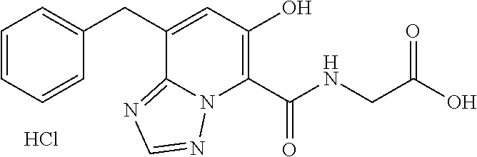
C(C1=CC=CC=C1)C1=CC(O)=C(C(NCC(O)=O)=O)N2C1=NC=N2.Cl
